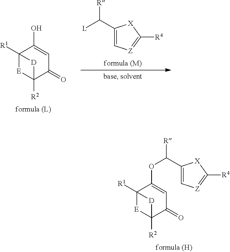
C12([R1])[E]C([R2])(C(=O)C=C1OC(C1=C[Z]=C([R4])[X]1)[R])[D]2.[L]C(C1=C[Z]=C([R4])[X]1)[R].C12([R1])[E]C([R2])(C(=O)C=C1O)[D]2
